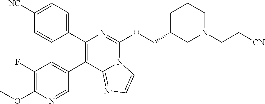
C1(OC)=C(F)C=C(C2=C(C3=CC=C([NC])C=C3)N=C(OCC3CN(CC[CN])CCC3)N3C2=NC=C3)C=N1
